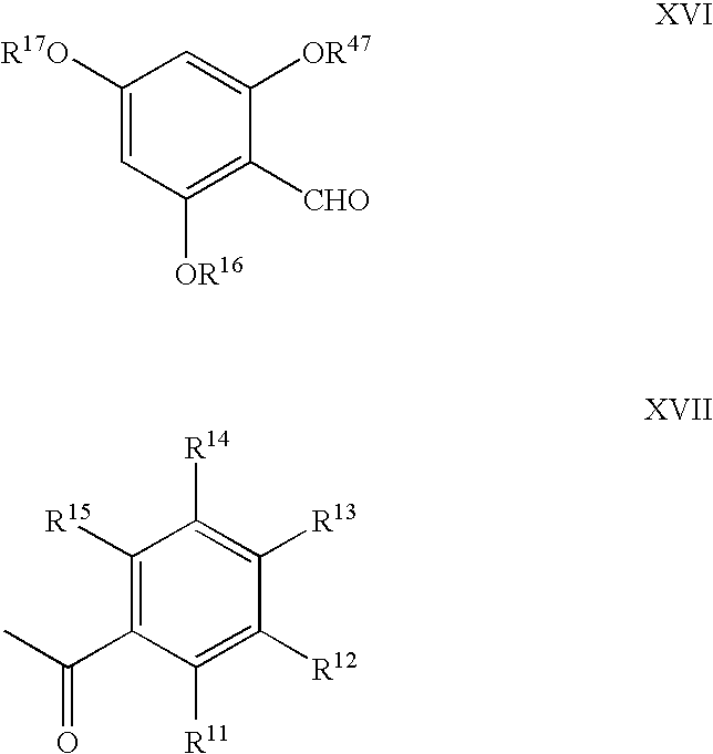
C1([R17O])=CC([OR16])=C([CHO])C([OR47])=C1.CC(C1=C([R15])C([R14])=C([R13])C([R12])=C1[R11])=O
